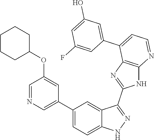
C1(C2=CC=C3C(=C2)C(C2=NC4=C(N2)N=CC=C4C2=CC(O)=CC(F)=C2)=NN3)=CN=CC(OC2CCCCC2)=C1
